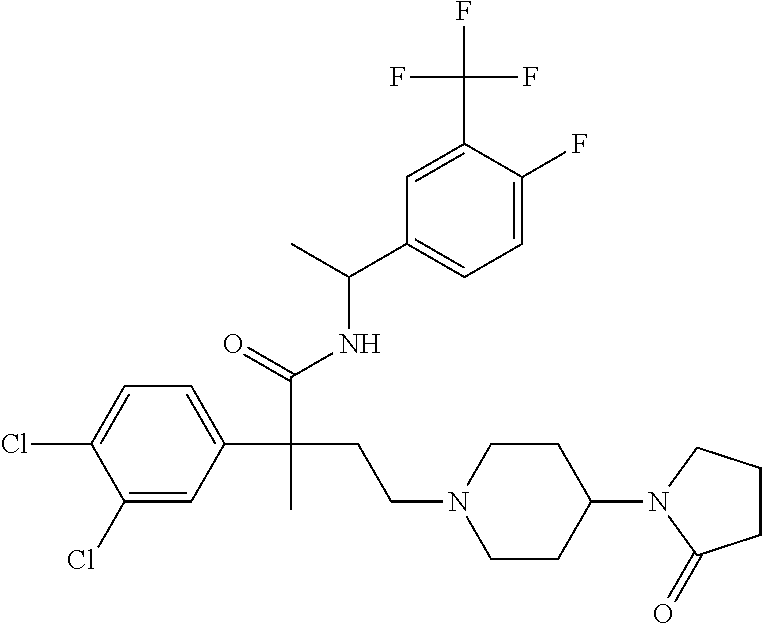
C1=C(C(C(=O)NC(C2=CC=C(F)C(C(F)(F)F)=C2)C)(C)CCN2CCC(N3C(=O)CCC3)CC2)C=C(Cl)C(Cl)=C1
